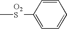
C1=C([O2S]C)C=CC=C1
